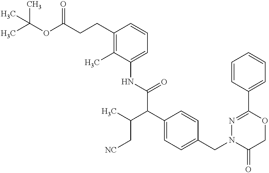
CC(OC(CCC1=C(C)C(NC(C(C2=CC=C(CN3C(=O)COC(C4=CC=CC=C4)=N3)C=C2)C(C)C[NC])=O)=CC=C1)=O)(C)C
